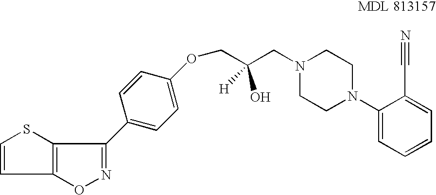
O1N=C(C2=CC=C(OCC(O)([H])CN3CCN(C4=CC=CC=C4C#N)CC3)C=C2)C2=C1C=CS2
